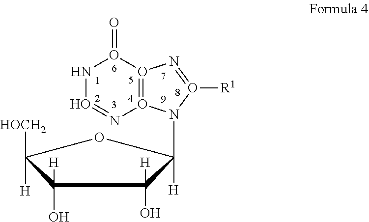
N1O=NO2=O(O1=O)N=O([R1])N2C1([H])C(O)([H])C(O)([H])C([H])([HOCH2])O1
